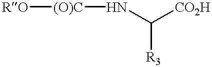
[RO][(O)C]NC([CO2H])[R3]
